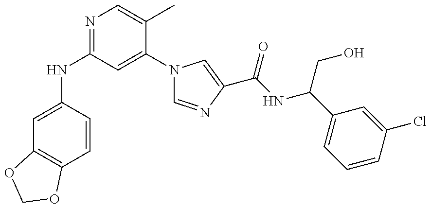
C1=C(NC2=NC=C(C)C(N3C=NC(C(NC(C4=CC=CC(Cl)=C4)CO)=O)=C3)=C2)C=CC2=C1OCO2
